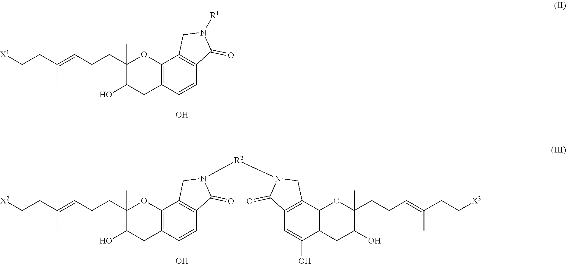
C12=C(C(O)=CC3=C1CN([R1])C3=O)CC(O)C(CCC=C(CC[X1])C)(C)O2.C12=C(C(O)=CC3=C1CN([R2]N1C(=O)C4=C(C5=C(C(O)=C4)CC(O)C(CCC=C(CC[X3])C)(C)O5)C1)C3=O)CC(O)C(CCC=C(CC[X2])C)(C)O2
